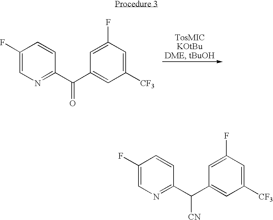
C1(F)=CN=C(C(C2=CC([CF3])=CC(F)=C2)=O)C=C1.C1(F)=CN=C(C(C2=CC([CF3])=CC(F)=C2)[CN])C=C1
